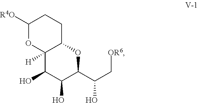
C1([R4O])OC2([H])C(CC1)OC(C(C[OR6])O)C(O)C2O
